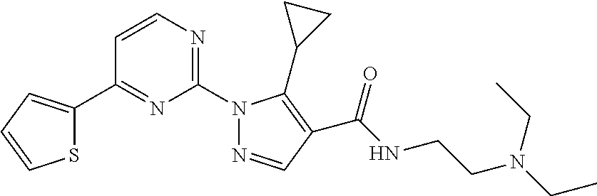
C1=CC(C2=CC=CS2)=NC(N2N=CC(C(NCCN(CC)CC)=O)=C2C2CC2)=N1
